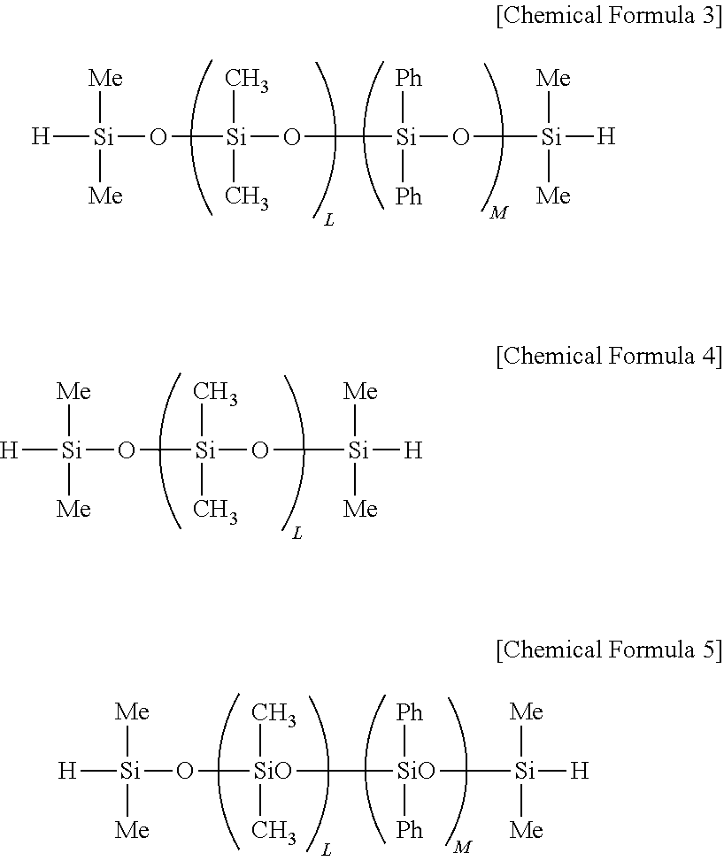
[H][Si]([Me])([Me])O[Si](C)(C)O[Si]([Ph])([Ph])O[Si]([Me])([Me])[H].[M].[H][Si]([Me])([Me])O[Si](C)(C)O[Si]([Me])([Me])[H].[M].[H][Si]([Me])([Me])O[SiO](C)(C)[SiO]([Ph])([Ph])[Si]([Me])([Me])[H]
